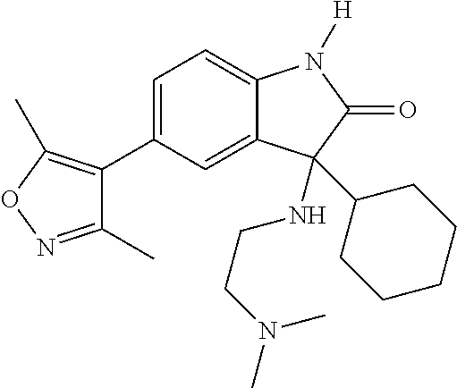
C1=C(C2=C(C)ON=C2C)C=C2C(=C1)N([H])C(=O)C2(C1CCCCC1)NCCN(C)C
